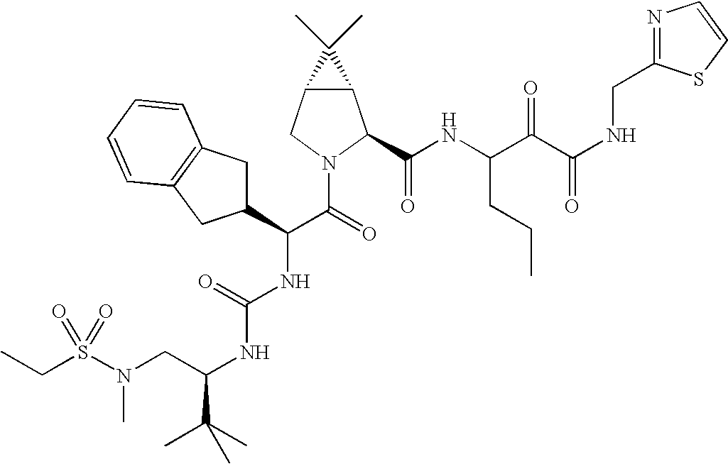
C(S(N(CC(NC(NC(C(N1C(C(NC(C(C(NCC2=NC=CS2)=O)=O)CCC)=O)C2C(C1)C2(C)C)=O)C1CC2=C(C1)C=CC=C2)=O)C(C)(C)C)C)(=O)=O)C
